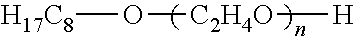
O([C2H4O][H])[H17C8]
